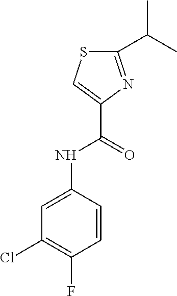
C1(C(C)C)=NC(C(NC2=CC(Cl)=C(F)C=C2)=O)=CS1
